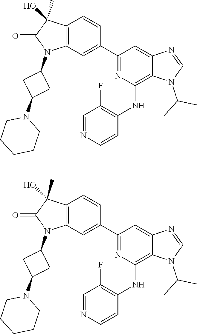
C1=CC(C2=NC(NC3=C(F)C=NC=C3)=C3C(=C2)N=CN3C(C)C)=CC2=C1C(O)(C)C(=O)N2C1CC(N2CCCCC2)C1.C1=CC(C2=NC(NC3=C(F)C=NC=C3)=C3C(=C2)N=CN3C(C)C)=CC2=C1C(O)(C)C(=O)N2C1CC(N2CCCCC2)C1
